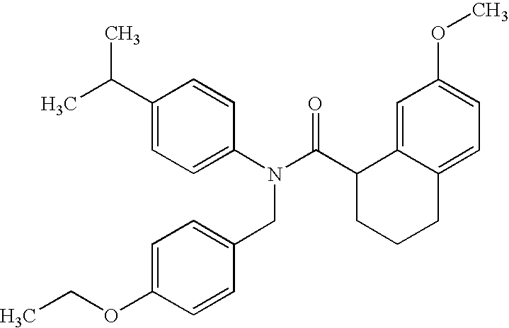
C1(C(C)C)=CC=C(N(C(C2CCCC3=CC=C(OC)C=C23)=O)CC2=CC=C(OCC)C=C2)C=C1
